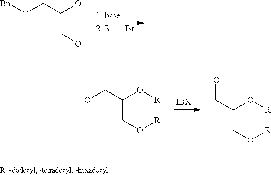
[2. R]Br.O(CC(O)CO)[Bn].OCC(O[R])CO[R].O=CC(O[R])CO[R]
